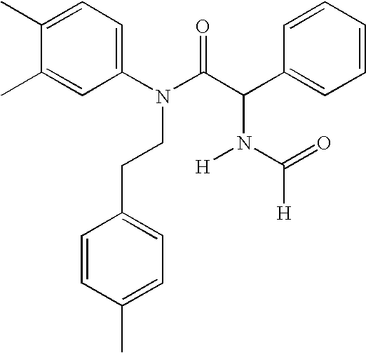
C1(N(C(C(C2=CC=CC=C2)N([H])C([H])=O)=O)CCC2=CC=C(C)C=C2)=CC=C(C)C(C)=C1
